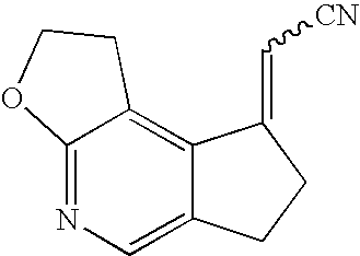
C12=NC=C3C(=C1CCO2)C(=C[CN])CC3
